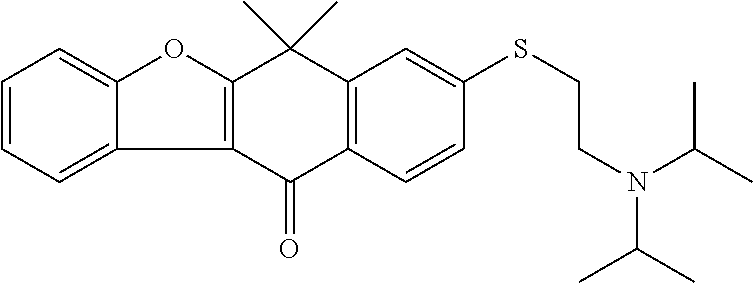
C1=CC=C2C(=C1)OC1=C2C(=O)C2=C(C1(C)C)C=C(SCCN(C(C)C)C(C)C)C=C2
